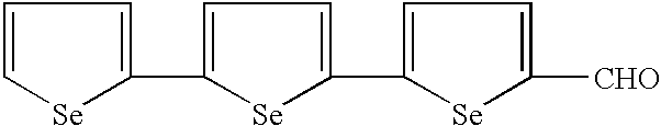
C1=C[Se]C(C2=CC=C(C3=CC=C([CHO])[Se]3)[Se]2)=C1
